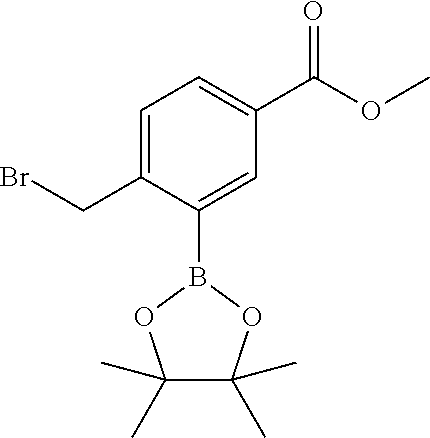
C1=C(CBr)C(B2OC(C)(C)C(C)(C)O2)=CC(C(OC)=O)=C1
